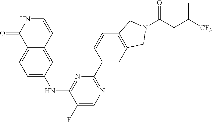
C1=CC2=CC(NC3=NC(C4=CC5=C(C=C4)CN(C(=O)CC(C)[CF3])C5)=NC=C3F)=CC=C2C(=O)N1
